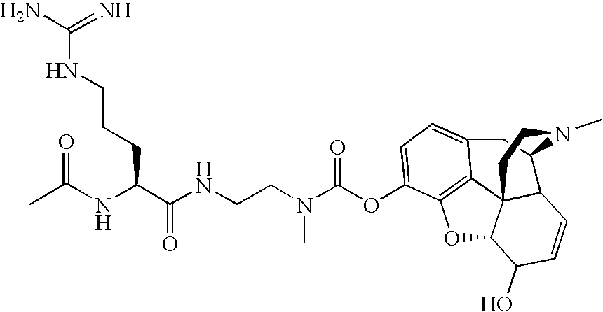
N(C(C(NCCN(C(OC1=CC=C2C3=C1OC1C34C(C=CC1O)C(C2)N(C)CC4)=O)C)=O)CCCNC(N)=N)C(C)=O
